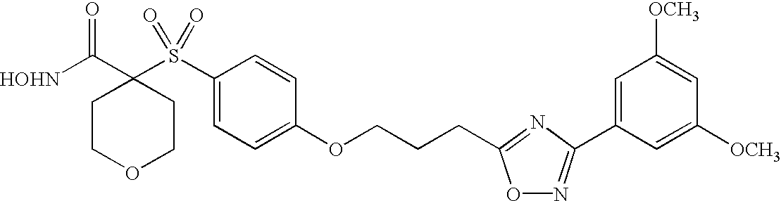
[HOHN]C(C1(S(C2=CC=C(OCCCC3=NC(C4=CC([OCH3])=CC([OCH3])=C4)=NO3)C=C2)(=O)=O)CCOCC1)=O
